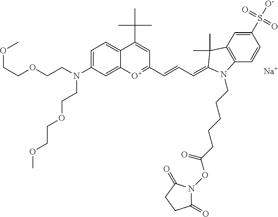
[Na].C1=C(N(CCOCCOC)CCOCCOC)C=C2C(=C1)C(C(C)(C)C)=CC(C=CC=C1C(C)(C)C3=C(C=CC(S([O-])(=O)=O)=C3)N1CCCCCC(=O)ON1C(=O)CCC1=O)=[O+]2
